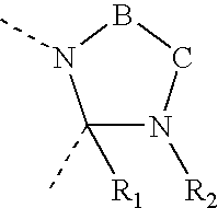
C1(C)([R1])N([R2])CBN1C
